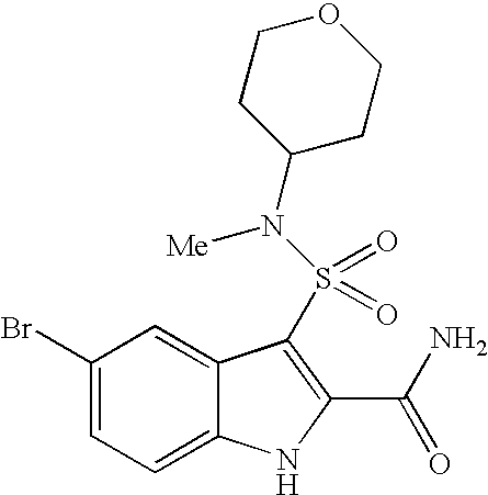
C1(Br)=CC=C2C(=C1)C(S(=O)(=O)N(C1CCOCC1)[Me])=C(C(N)=O)N2
